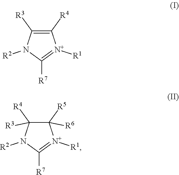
C1([R4])=C([R3])N([R2])C([R7])=[N+]1[R1].C1([R5])([R6])C([R4])([R3])N([R2])C([R7])=[N+]1[R1]
